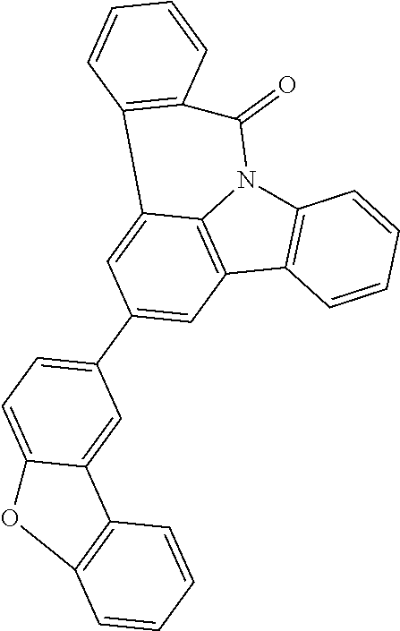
C12=C(C3=C4N1C(=O)C1=C(C4=CC(C4=CC=C5C(=C4)C4=C(C=CC=C4)O5)=C3)C=CC=C1)C=CC=C2
